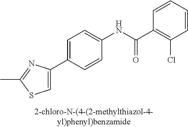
C1=C(C2=CC=C(NC(=O)C3=C(Cl)C=CC=C3)C=C2)N=C(C)S1
